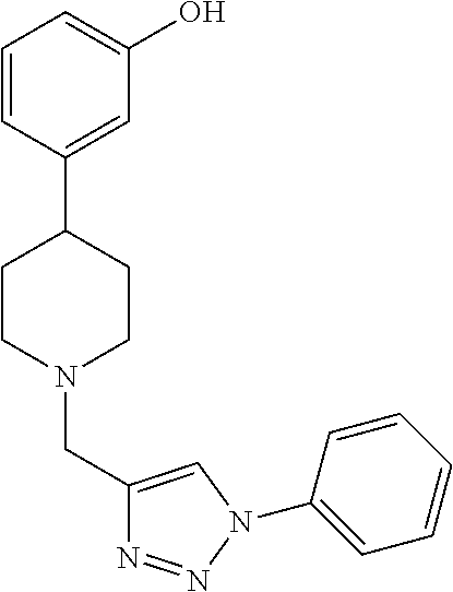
C1=CC(C2CCN(CC3=CN(C4=CC=CC=C4)N=N3)CC2)=CC(O)=C1
